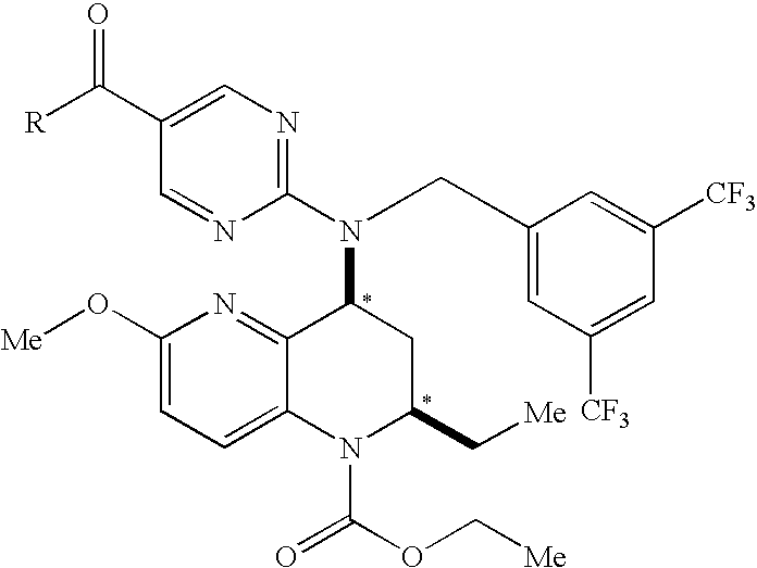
[R]C(C1=CN=C(N(C2C3=NC(O[Me])=CC=C3N(C(OC[Me])=O)C(C[Me])C2)CC2=CC([CF3])=CC([CF3])=C2)N=C1)=O
